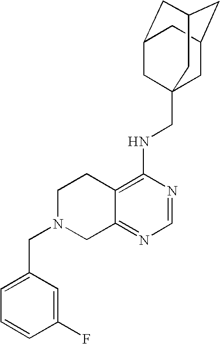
C12=C(NCC34CC5CC(CC(C3)C5)C4)N=CN=C1CN(CC1=CC=CC(F)=C1)CC2
